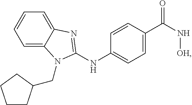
C1=C2C(=CC=C1)N=C(NC1=CC=C(C(N[OH])=O)C=C1)N2CC1CCCC1
